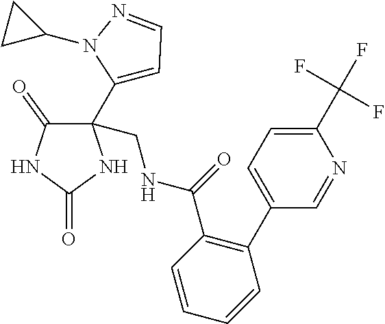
C1(C(F)(F)F)=CC=C(C2=C(C(NCC3(C4=CC=NN4C4CC4)C(=O)NC(=O)N3)=O)C=CC=C2)C=N1
